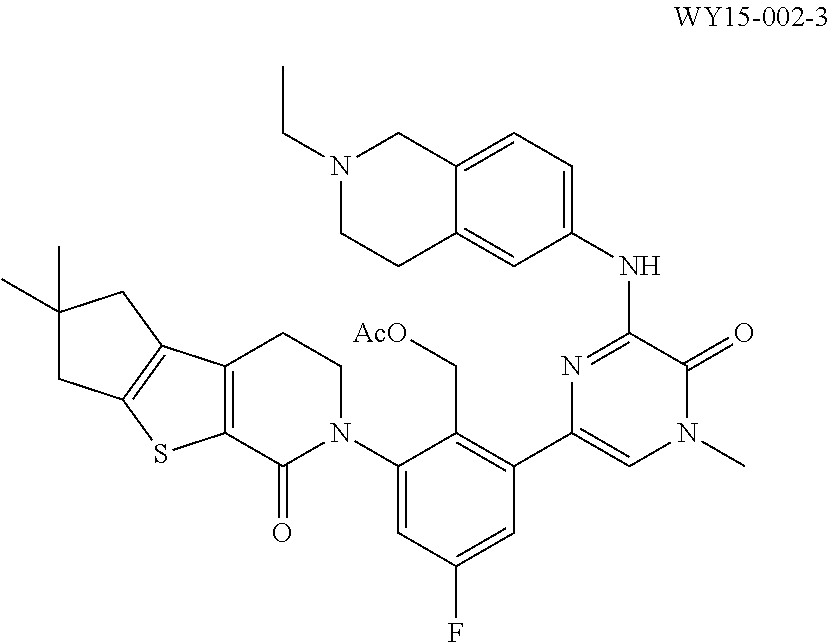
C1(N2CCC3=C(C2=O)SC2=C3CC(C)(C)C2)=CC(F)=CC(C2=CN(C)C(=O)C(NC3=CC=C4C(=C3)CCN(CC)C4)=N2)=C1C[AcO]
